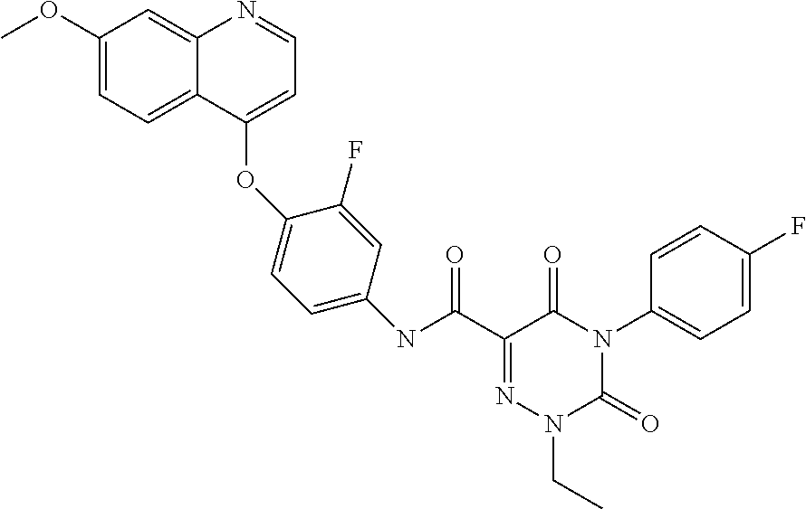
C1(OC)=CC=C2C(=C1)N=CC=C2OC1=CC=C(NC(C2=NN(CC)C(=O)N(C3=CC=C(F)C=C3)C2=O)=O)C=C1F
